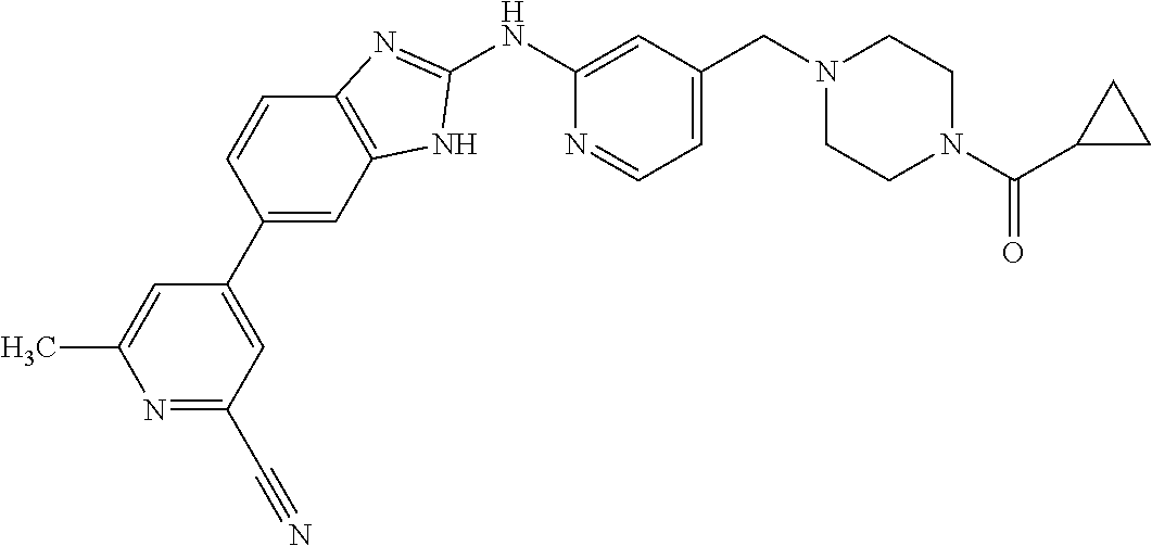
N1=C(C#N)C=C(C2=CC3=C(C=C2)N=C(NC2=CC(CN4CCN(C(C5CC5)=O)CC4)=CC=N2)N3)C=C1C
